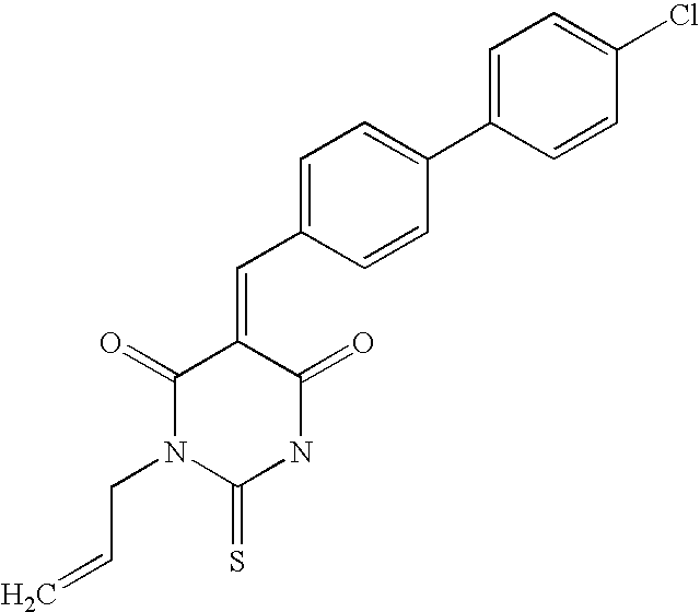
C1=C(C2=CC=C(C=C3C(=O)N(CC=C)C(=S)NC3=O)C=C2)C=CC(Cl)=C1
